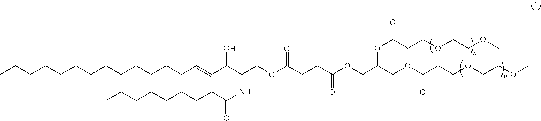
CCCCCCCCCCCCCC=CC(C(NC(CCCCCCCC)=O)COC(CCC(OCC(COC(CCOCCOC)=O)OC(CCOCCOC)=O)=O)=O)O
